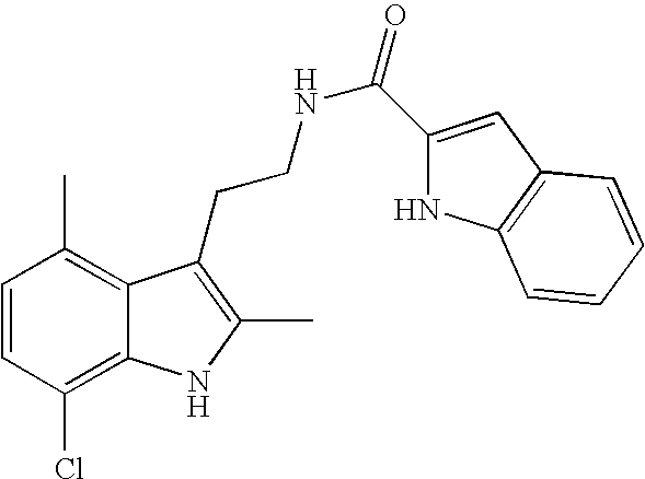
C1=CC(Cl)=C2C(=C1C)C(CCNC(=O)C1=CC3=C(N1)C=CC=C3)=C(C)N2
